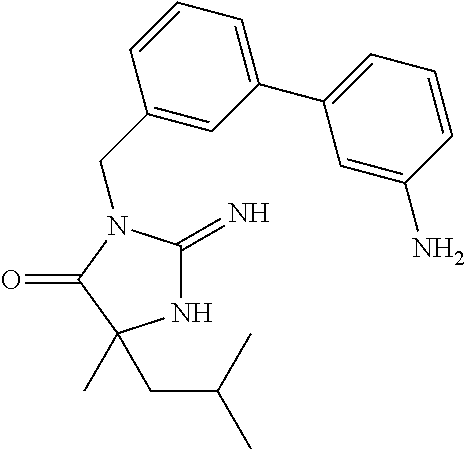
N1C(=N)N(CC2=CC(C3=CC=CC(N)=C3)=CC=C2)C(=O)C1(CC(C)C)C
